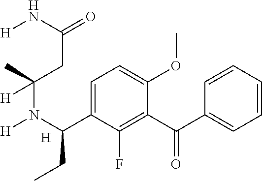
[H].C1=C(C(N([H])C(CC(N[H])=O)([H])C)CC)C(F)=C(C(=O)C2=CC=CC=C2)C(OC)=C1
